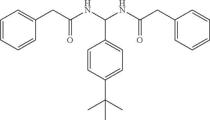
C1=CC=CC(CC(NC(NC(CC2=CC=CC=C2)=O)C2=CC=C(C(C)(C)C)C=C2)=O)=C1
